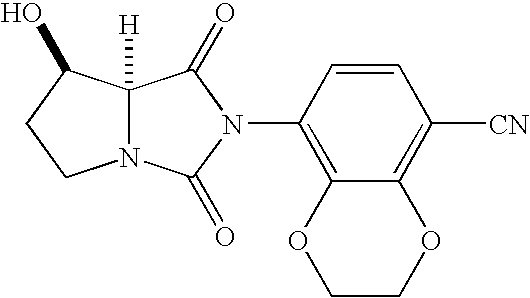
C12([H])N(C(=O)N(C3=C4C(=C([CN])C=C3)OCCO4)C1=O)CCC2O
